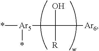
*[Ar5](*)C([R])(O)[Ar6]
